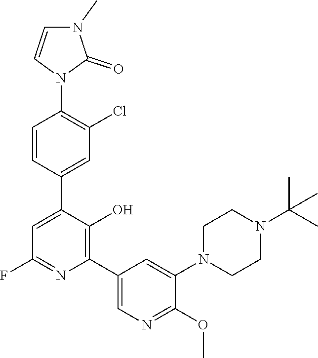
C1=CC(C2=CC(F)=NC(C3=CN=C(OC)C(N4CCN(C(C)(C)C)CC4)=C3)=C2O)=CC(Cl)=C1N1C(=O)N(C)C=C1
